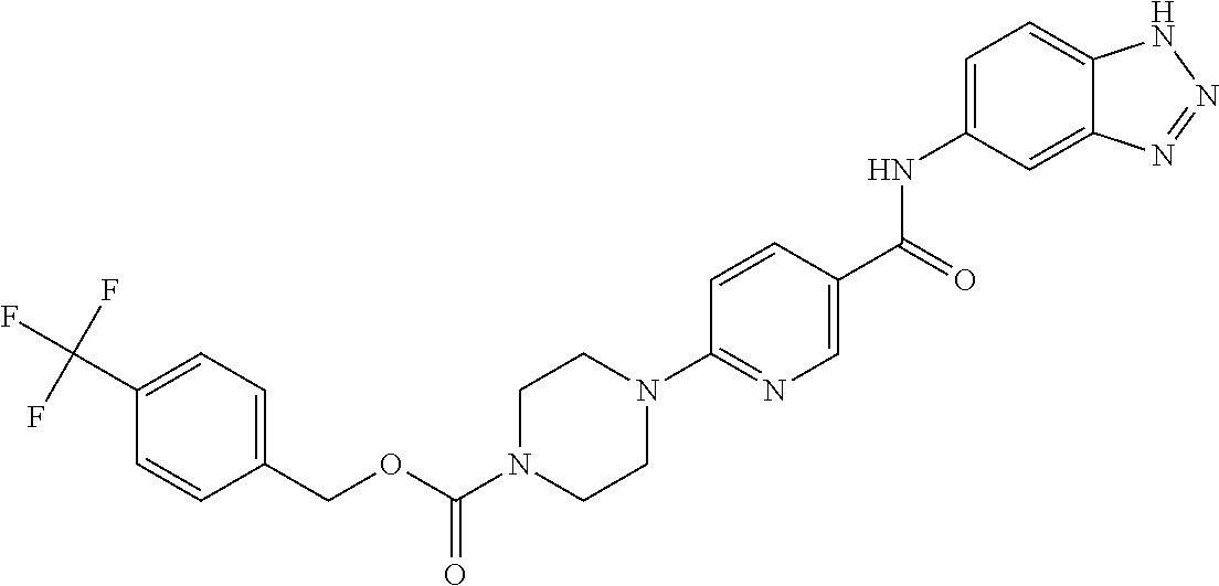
C1(C(F)(F)F)=CC=C(COC(N2CCN(C3=NC=C(C(NC4=CC=C5C(=C4)N=NN5)=O)C=C3)CC2)=O)C=C1
